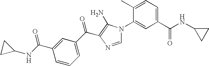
C1(C)=CC=C(C(NC2CC2)=O)C=C1N1C=NC(C(C2=CC=CC(C(=O)NC3CC3)=C2)=O)=C1N
